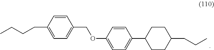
C1CC(CCC)CCC1C1=CC=C(OCC2=CC=C(CCCC)C=C2)C=C1
